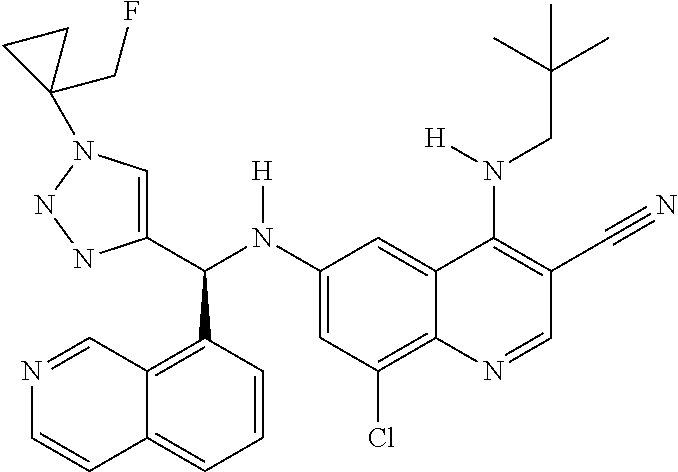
C1(N(C(C2=CN(C3(CF)CC3)NN2)C2=C3C(=CC=C2)C=CN=C3)[H])=CC(Cl)=C2C(=C1)C(N(CC(C)(C)C)[H])=C(C#N)C=N2
